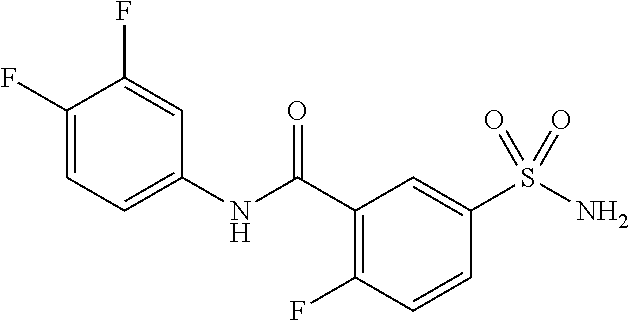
C1(NC(C2=C(F)C=CC(S(N)(=O)=O)=C2)=O)=CC=C(F)C(F)=C1
